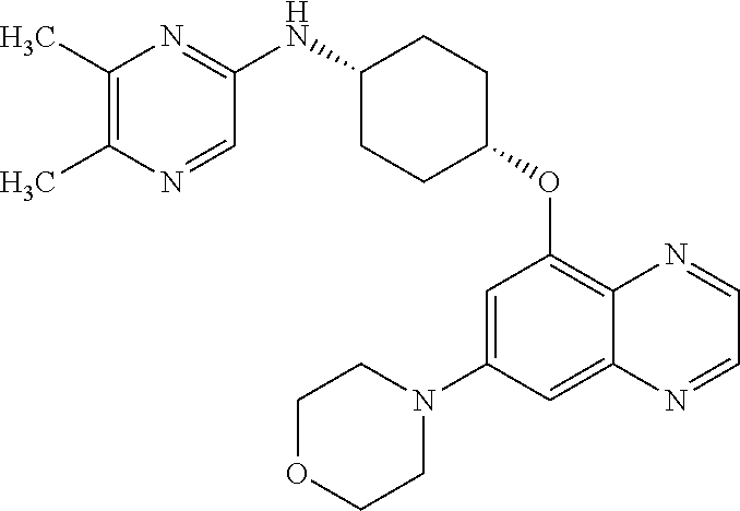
C1(C)=C(C)N=C(NC2CCC(OC3=C4C(=CC(N5CCOCC5)=C3)N=CC=N4)CC2)C=N1
